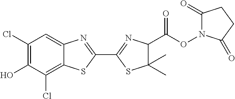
C1(Cl)=C(O)C(Cl)=C2C(=C1)N=C(C1=NC(C(=O)ON3C(=O)CCC3=O)C(C)(C)S1)S2
